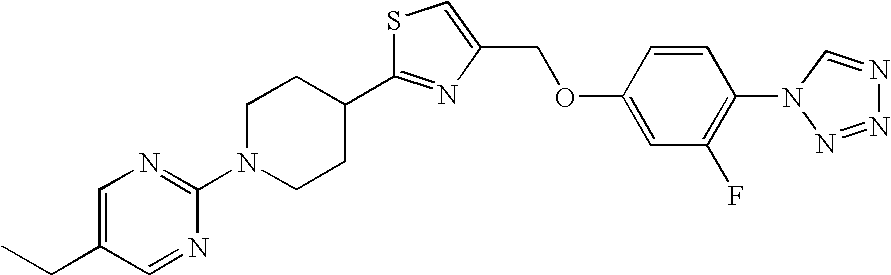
C1(N2CCC(C3=NC(COC4=CC(F)=C(N5N=NN=C5)C=C4)=CS3)CC2)=NC=C(CC)C=N1
